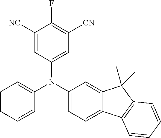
C1([NC])=CC(N(C2=CC=C3C(=C2)C(C)(C)C2=C3C=CC=C2)C2=CC=CC=C2)=CC([CN])=C1F
